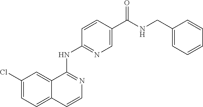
C1(Cl)=CC=C2C(=C1)C(NC1=NC=C(C(NCC3=CC=CC=C3)=O)C=C1)=NC=C2
